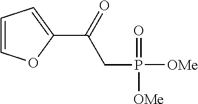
C1(C(CP(=O)([OMe])[OMe])=O)=CC=CO1
